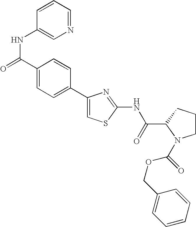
C1(C2=CC=C(C(=O)NC3=CN=CC=C3)C=C2)=CSC(NC(C2N(C(OCC3=CC=CC=C3)=O)CCC2)=O)=N1
